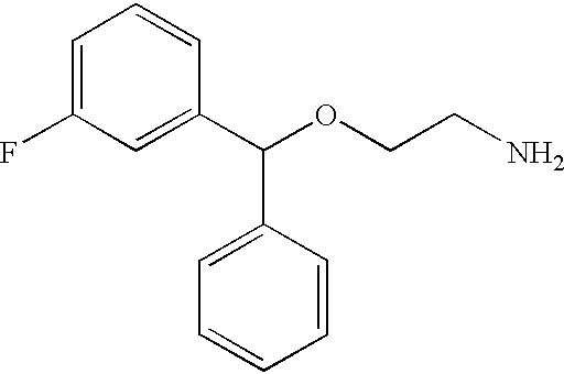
C1=C(F)C=C(C(OCCN)C2=CC=CC=C2)C=C1
